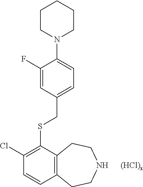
C1CN(C2=CC=C(CSC3=C(Cl)C=CC4=C3CCNCC4)C=C2F)CCC1.[(HCl)x]
